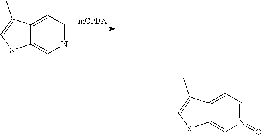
C12=CC=NC=C1SC=C2C.C12=CC=N(=O)C=C1SC=C2C
